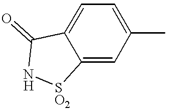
C12=CC=C(C)C=C1[SO2]NC2=O
